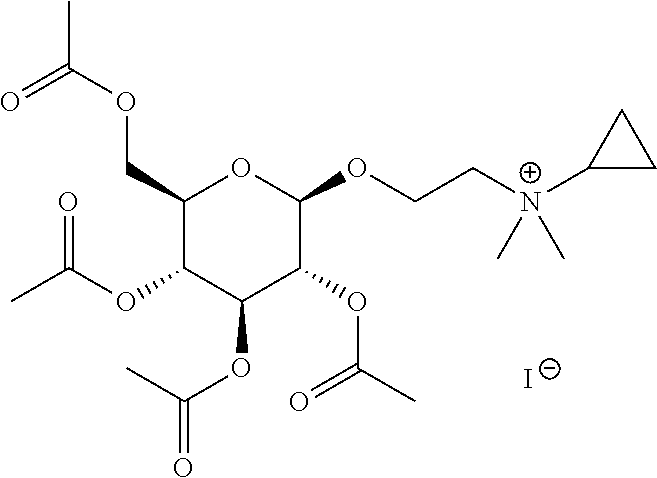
C1(COC(C)=O)C(OC(C)=O)C(OC(=O)C)C(OC(C)=O)C(OCC[N+](C2CC2)(C)C)O1.[I-]
